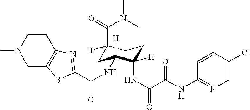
C1([H])(C(=O)N(C)C)CC([H])(NC(C2=NC3=C(CN(C)CC3)S2)=O)C(NC(=O)C(NC2=NC=C(Cl)C=C2)=O)([H])CC1
